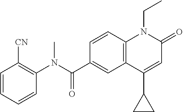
C1(N(C(C2=CC3=C(C=C2)N(CC)C(=O)C=C3C2CC2)=O)C)=C([CN])C=CC=C1
